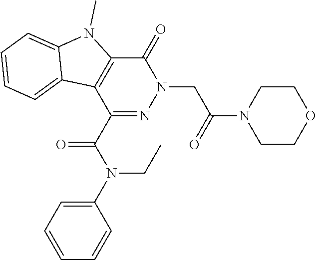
C1(=O)C2=C(C(C(N(CC)C3=CC=CC=C3)=O)=NN1CC(N1CCOCC1)=O)C1=CC=CC=C1N2C
